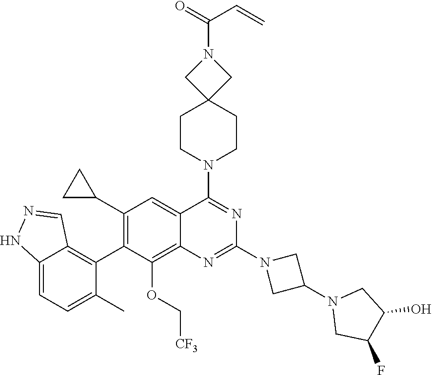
C12=CC=C(C)C(C3=C(C4CC4)C=C4C(=C3OC[CF3])N=C(N3CC(N5CC(F)C(O)C5)C3)N=C4N3CCC4(CC3)CN(C(=O)C=C)C4)=C1C=NN2
